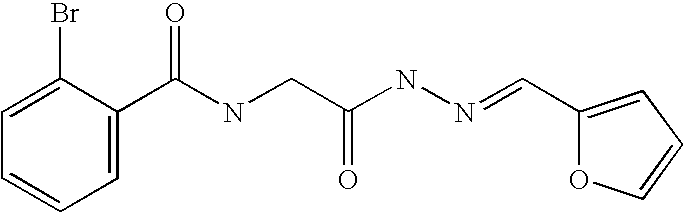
C1=CC=C(C(NCC(NN=CC2=CC=CO2)=O)=O)C(Br)=C1
